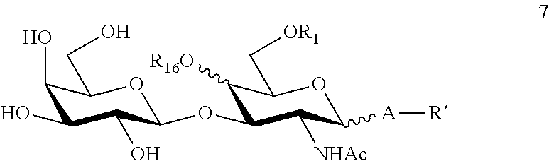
C1(O)C(O)C(O)C(OC2C([R16O])C(C[OR1])OC([A][R])C2[NHAc])OC1CO
